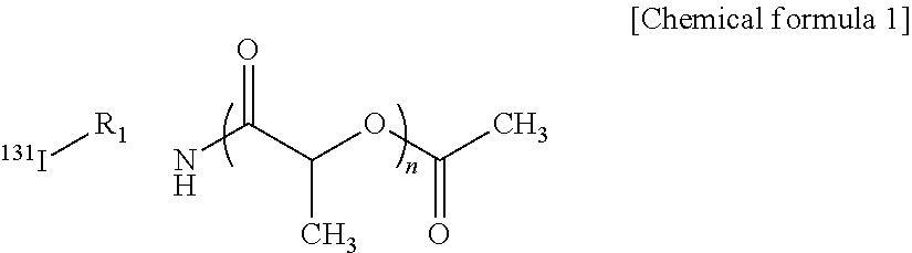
O=C(C(OC(C)=O)C)N.[R1][131I]
